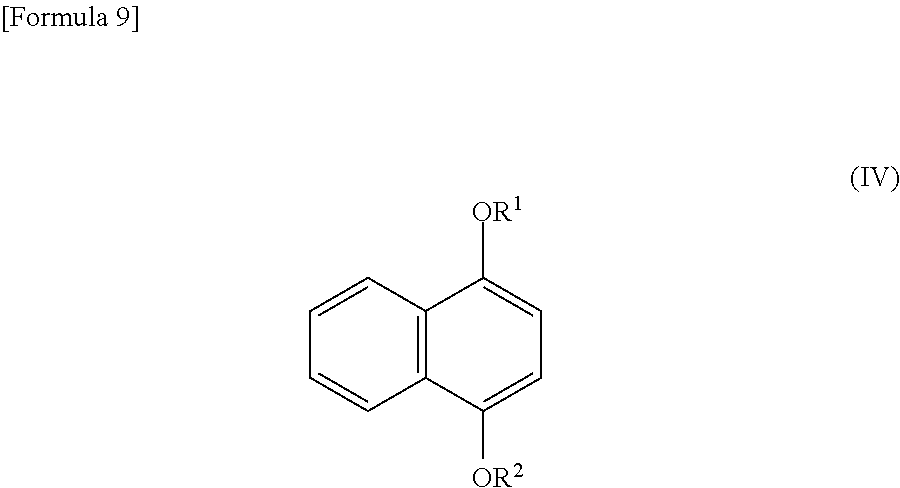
C1=CC2=C(C=C1)C([OR2])=CC=C2[OR1]
